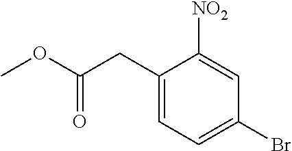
C1(CC(=O)OC)=CC=C(Br)C=C1[NO2]
